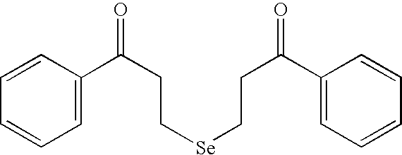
C(C(C1=CC=CC=C1)=O)C[Se]CCC(C1=CC=CC=C1)=O
